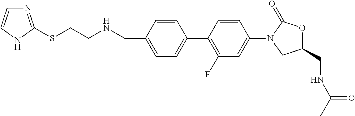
C(C1=CC=C(C2=C(F)C=C(N3CC(CNC(C)=O)OC3=O)C=C2)C=C1)NCCSC1=NC=CN1
